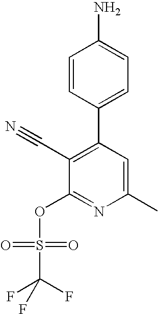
C1=CC(C2=C(C#N)C(OS(C(F)(F)F)(=O)=O)=NC(C)=C2)=CC=C1N
